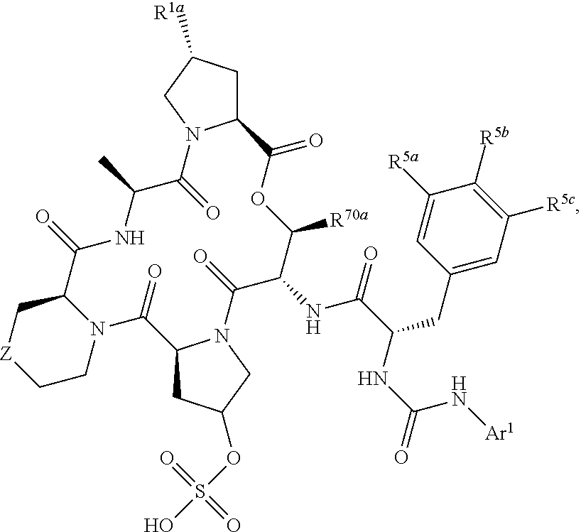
C12CC([R1a])CN1C(=O)C(C)NC(=O)C1C[Z]CCN1C(=O)C1CC(OS(O)(=O)=O)CN1C(=O)C(NC(C(NC(N[Ar1])=O)CC1=CC([R5c])=C([R5b])C([R5a])=C1)=O)C([R70a])OC2=O
